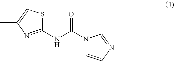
C1(NC(=O)N2C=CN=C2)=NC(C)=CS1
